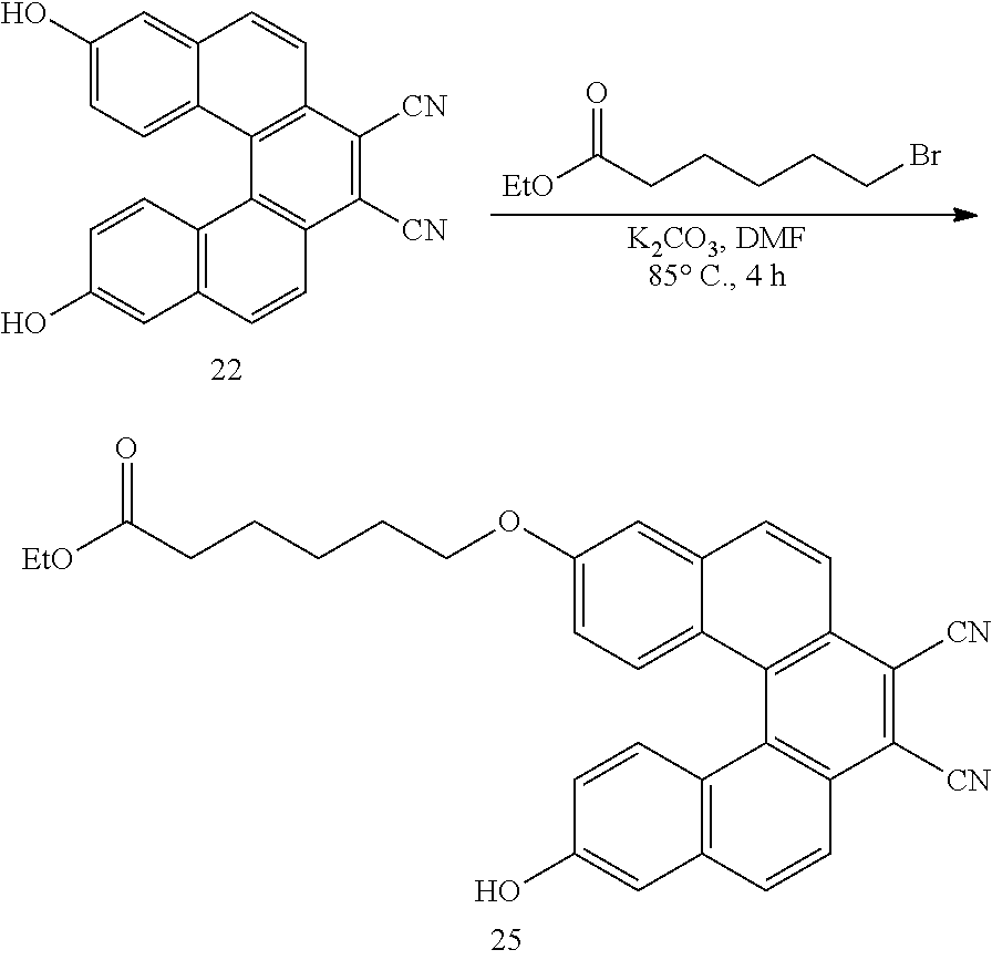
C1(OCCCCCC([EtO])=O)=CC=C2C(=C1)C=CC1=C2C2=C(C([CN])=C1[CN])C=CC1=C2C=CC(O)=C1.C1(O)=CC=C2C(=C1)C=CC1=C2C2=C(C([CN])=C1[CN])C=CC1=C2C=CC(O)=C1.[EtO]C(CCCCCBr)=O
